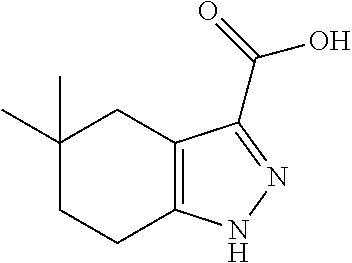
C1(C)(C)CCC2=C(C1)C(C(=O)O)=NN2
